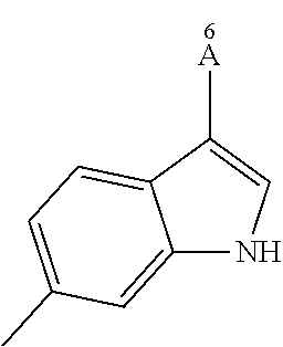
C12=CC=C(C)C=C1NC=C2[A]
